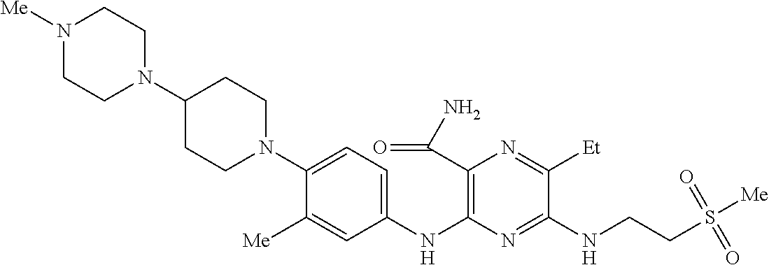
C1(N2CCC(N3CCN([Me])CC3)CC2)=CC=C(NC2=C(C(=O)N)N=C([Et])C(NCCS([Me])(=O)=O)=N2)C=C1[Me]
